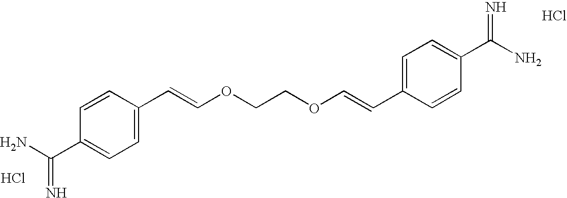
C1=CC(C=COCCOC=CC2=CC=C(C(N)=N)C=C2)=CC=C1C(N)=N.Cl.Cl
